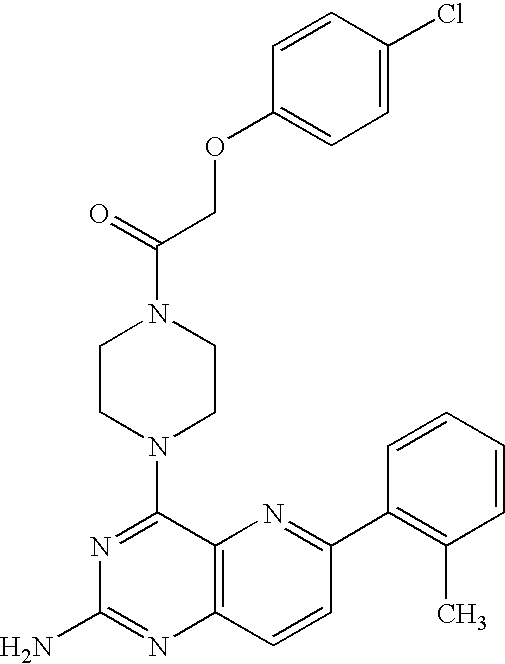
N1=C(N2CCN(C(=O)COC3=CC=C(Cl)C=C3)CC2)C2=C(N=C1N)C=CC(C1=C(C)C=CC=C1)=N2
